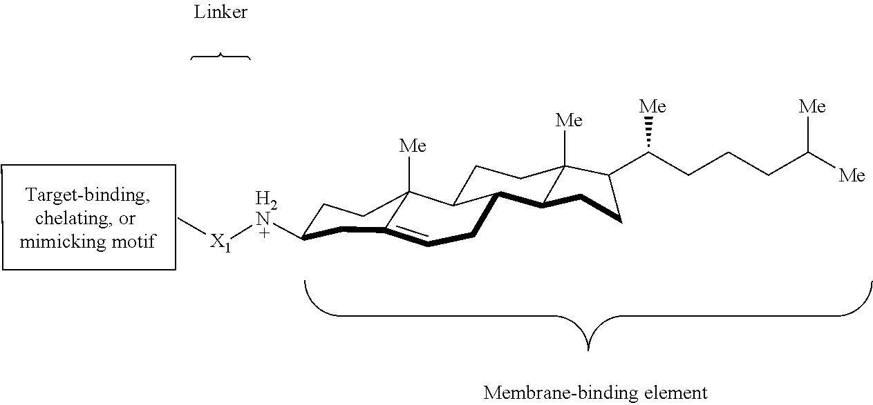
C1CCC1.[X1]([H2N]C1CCC2([Me])C(=CCC3C2CCC2([Me])C(C(CCCC([Me])[Me])[Me])CCC32)C1)C
